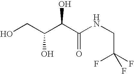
OCC(C(C(NCC(F)(F)F)=O)O)O
